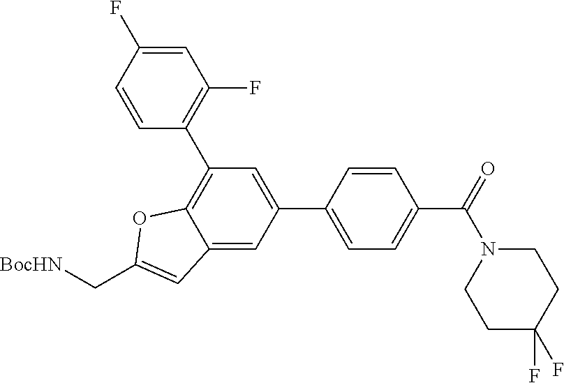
C12=CC(C3=CC=C(C(=O)N4CCC(F)(F)CC4)C=C3)=CC(C3=C(F)C=C(F)C=C3)=C1OC(C[BocHN])=C2
